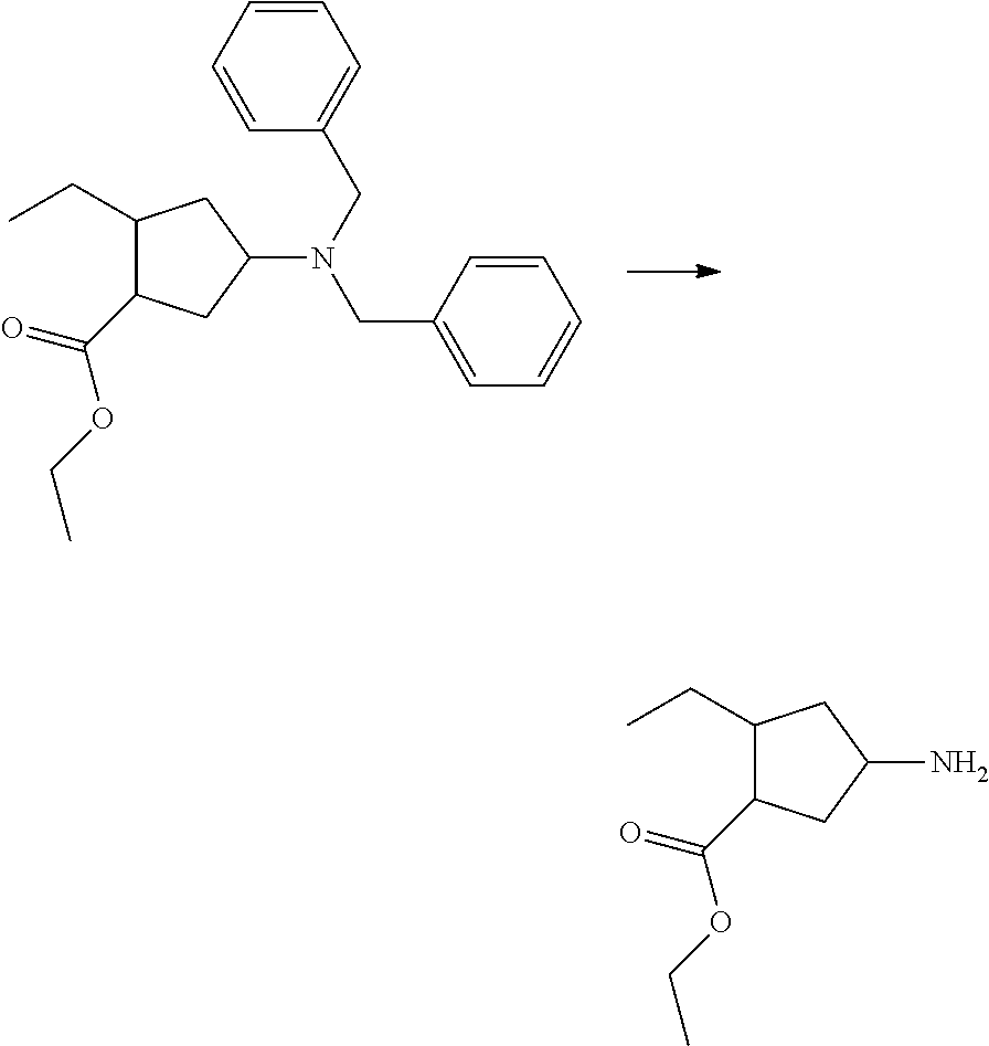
C1(CC)C(C(OCC)=O)CC(N(CC2=CC=CC=C2)CC2=CC=CC=C2)C1.C1(CC)C(C(OCC)=O)CC(N)C1
